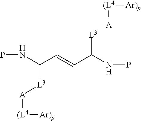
PNC(C=CC(NP)[L3])[L3][A][(L4][Ar)p].[A][(L4][Ar)p]
